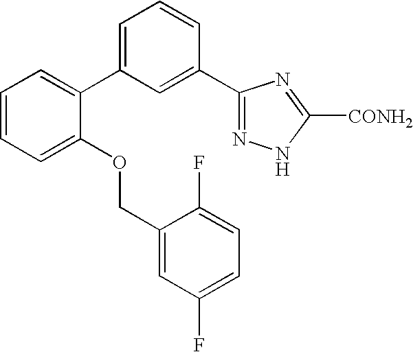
C1=CC=C(OCC2=CC(F)=CC=C2F)C(C2=CC=CC(C3=NNC([CONH2])=N3)=C2)=C1
